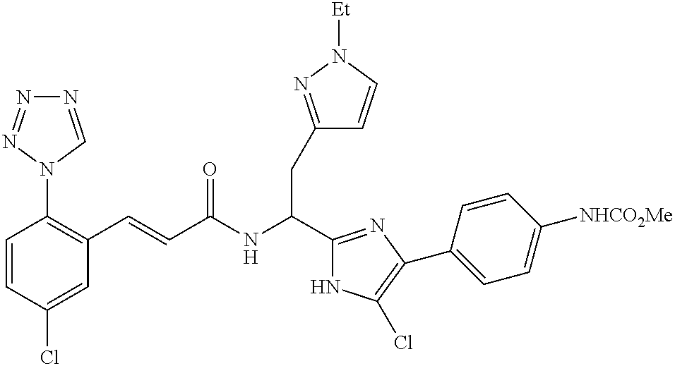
C1=CC(Cl)=CC(C=CC(NC(C2=NC(C3=CC=C([NHCO2Me])C=C3)=C(Cl)N2)CC2=NN([Et])C=C2)=O)=C1N1C=NN=N1
